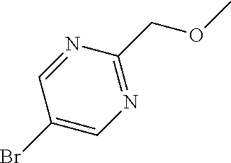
C1(Br)=CN=C(COC)N=C1
